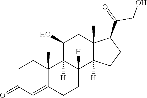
C1C(=O)C=C2C(C)(C1)C1([H])C([H])(CC2)C2([H])C(C)(CC1O)C(C(CO)=O)CC2
